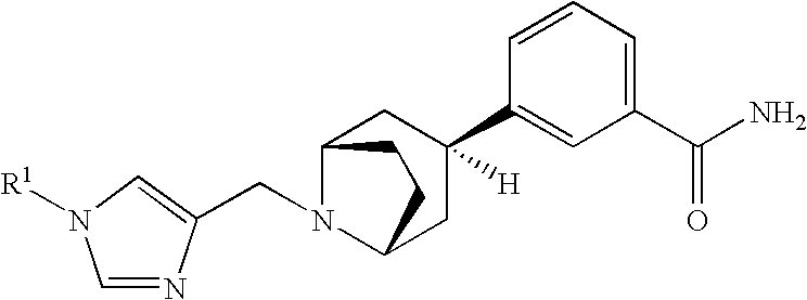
C1(C(N)=O)=CC=CC(C2([H])CC3N(CC4=CN([R1])C=N4)C(C2)CC3)=C1
